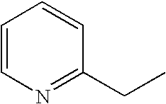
C1=CN=C(CC)C=C1
